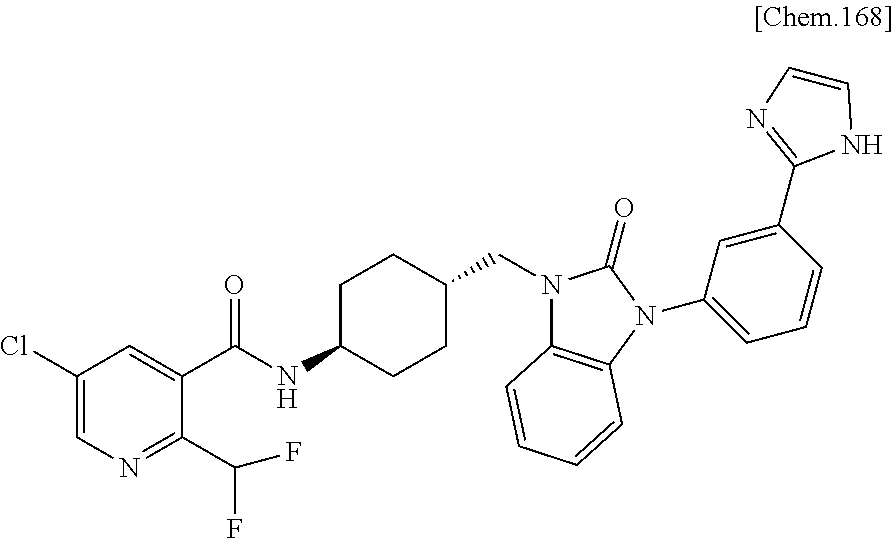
C1(Cl)=CN=C(C(F)F)C(C(NC2CCC(CN3C4=C(N(C5=CC=CC(C6=NC=CN6)=C5)C3=O)C=CC=C4)CC2)=O)=C1
